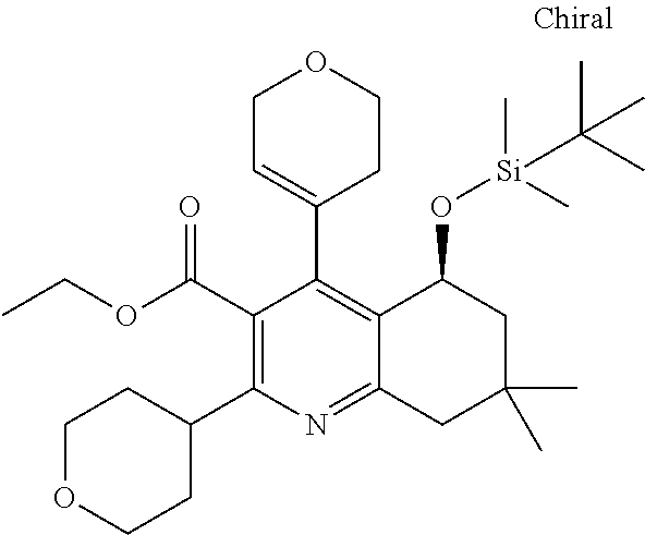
C1(C(OCC)=O)=C(C2CCOCC2)N=C2C(=C1C1=CCOCC1)C(O[Si](C)(C)C(C)(C)C)CC(C)(C)C2
